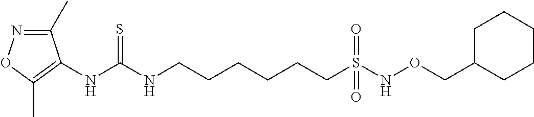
C(CCCCS(=O)(NOCC1CCCCC1)=O)CNC(NC1=C(C)ON=C1C)=S
